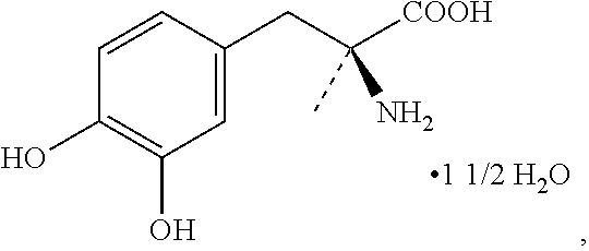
C1=C(CC([COOH])(C)N)C=CC(O)=C1O
